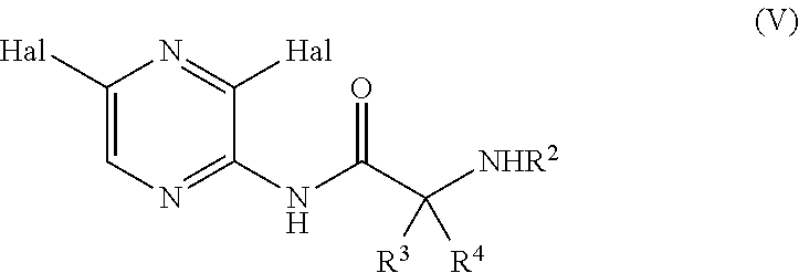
C1([Hal])=CN=C(NC(=O)C([NHR2])([R3])[R4])C([Hal])=N1
